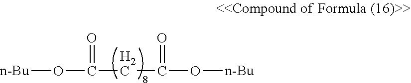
[n-Bu]OC(=O)CC(=O)O[n-Bu]
